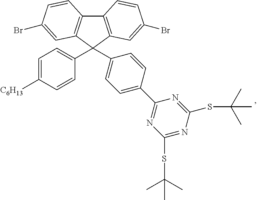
C12=C(C(C3=CC=C([C6H13])C=C3)(C3=CC=C(C4=NC(SC(C)(C)C)=NC(SC(C)(C)C)=N4)C=C3)C3=C1C=CC(Br)=C3)C=C(Br)C=C2
